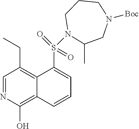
C1=NC(O)=C2C(=C1CC)C(S(=O)(=O)N1CCCN([Boc])CC1C)=CC=C2
